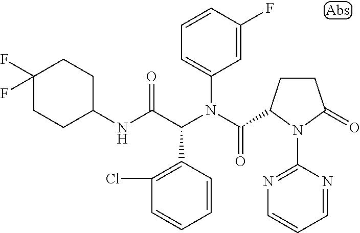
C1=CC(F)=CC(N(C(=O)C2CCC(=O)N2C2=NC=CC=N2)C(C(NC2CCC(F)(F)CC2)=O)C2=C(Cl)C=CC=C2)=C1
